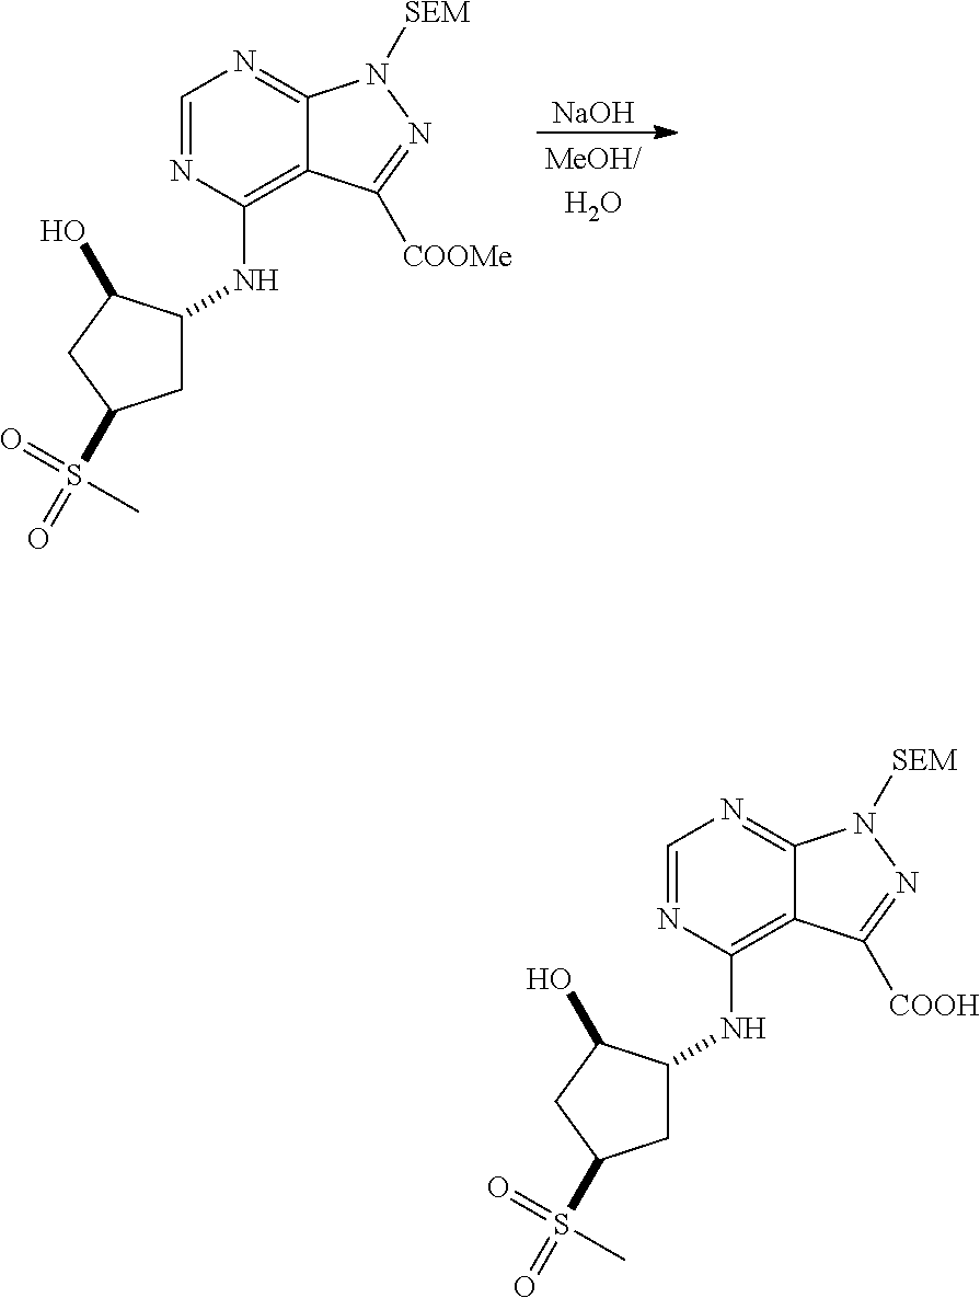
[NaOH].C1=NC(NC2CC(S(=O)(=O)C)CC2O)=C2C(=N1)N([SEM])N=C2[COOMe].C1=NC(NC2CC(S(=O)(=O)C)CC2O)=C2C(=N1)N([SEM])N=C2[COOH]
